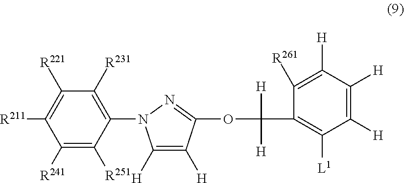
C1([R241])=C([R251])C(N2C([H])=C([H])C(OC(C3=C([L1])C([H])=C([H])C([H])=C3[R261])([H])[H])=N2)=C([R231])C([R221])=C1[R211]
